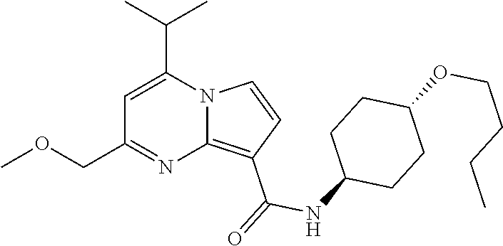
C1=C(C(C)C)N2C(=C(C(=O)NC3CCC(OCCCC)CC3)C=C2)N=C1COC
